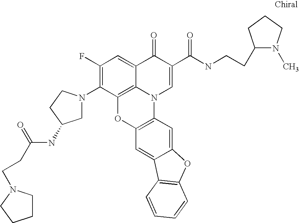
C1(F)=C(N2CC(NC(=O)CCN3CCCC3)CC2)C2=C3C(=C1)C(=O)C(C(=O)NCCC1N(C)CCC1)=CN3C1=C(O2)C=C2C(=C1)OC1=C2C=CC=C1
